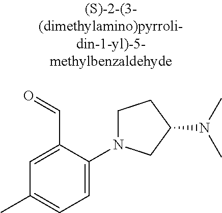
C1=C(C=O)C(N2CCC(N(C)C)C2)=CC=C1C
